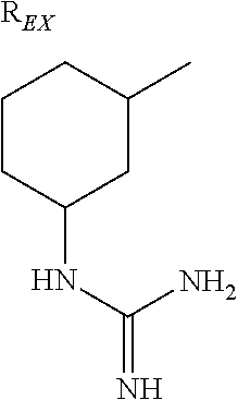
C1CC(NC(N)=N)CC(C)C1.[REX]
